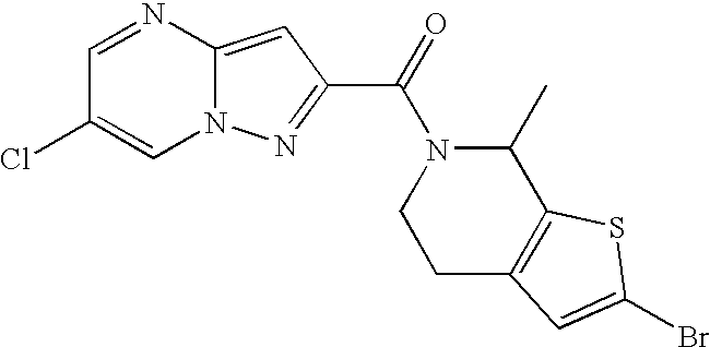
C1=NC2=CC(C(=O)N3C(C)C4=C(CC3)C=C(Br)S4)=NN2C=C1Cl
